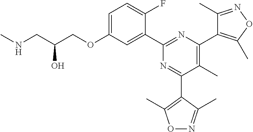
C1=C(OCC(CNC)O)C=C(C2=NC(C3=C(C)ON=C3C)=C(C)C(C3=C(C)ON=C3C)=N2)C(F)=C1
